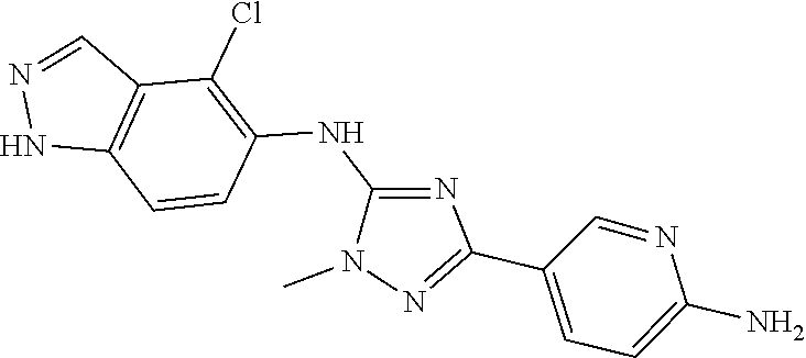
C1=NNC2=C1C(Cl)=C(NC1=NC(C3=CC=C(N)N=C3)=NN1C)C=C2
